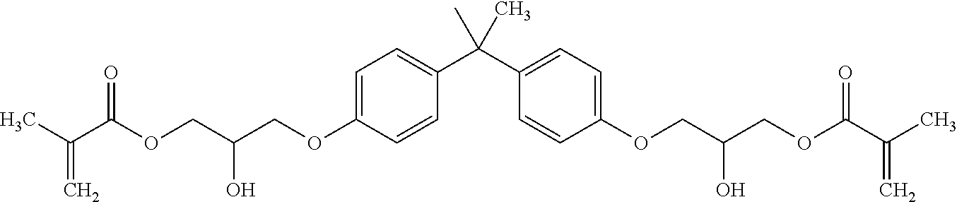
O(CC(COC1=CC=C(C(C2=CC=C(OCC(COC(C(=C)C)=O)O)C=C2)(C)C)C=C1)O)C(C(=C)C)=O
